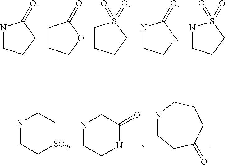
N1CCCC1=O.C1CCOC1=O.C1CCCS1(=O)=O.N1CCNC1=O.N1CCCS1(=O)=O.N1CC[SO2]CC1.N1CCNC(=O)C1.N1CCC(=O)CCC1
